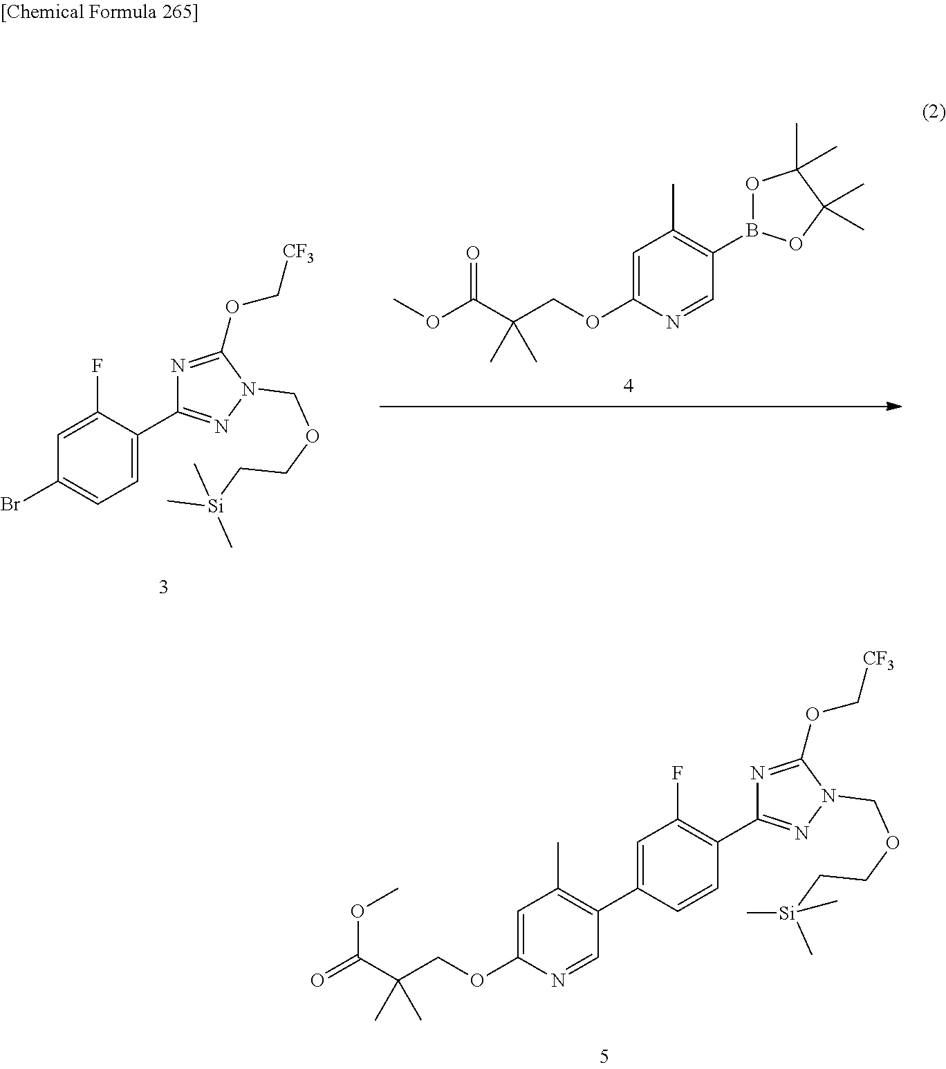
C1=C(OCC(C(=O)OC)(C)C)N=CC(C2=CC(F)=C(C3=NN(COCC[Si](C)(C)C)C(OC[CF3])=N3)C=C2)=C1C.C1(F)=CC(Br)=CC=C1C1=NN(COCC[Si](C)(C)C)C(OC[CF3])=N1.C1=C(OCC(C(OC)=O)(C)C)N=CC(B2OC(C)(C)C(C)(C)O2)=C1C
